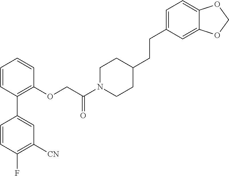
C1=CC(C2=CC([CN])=C(F)C=C2)=C(OCC(N2CCC(CCC3=CC=C4C(=C3)OCO4)CC2)=O)C=C1
